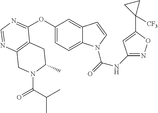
C12=C(N=CN=C1OC1=CC=C3C(=C1)C=CN3C(=O)NC1=NOC(C3([CF3])CC3)=C1)CN(C(C(C)C)=O)C(C)C2
